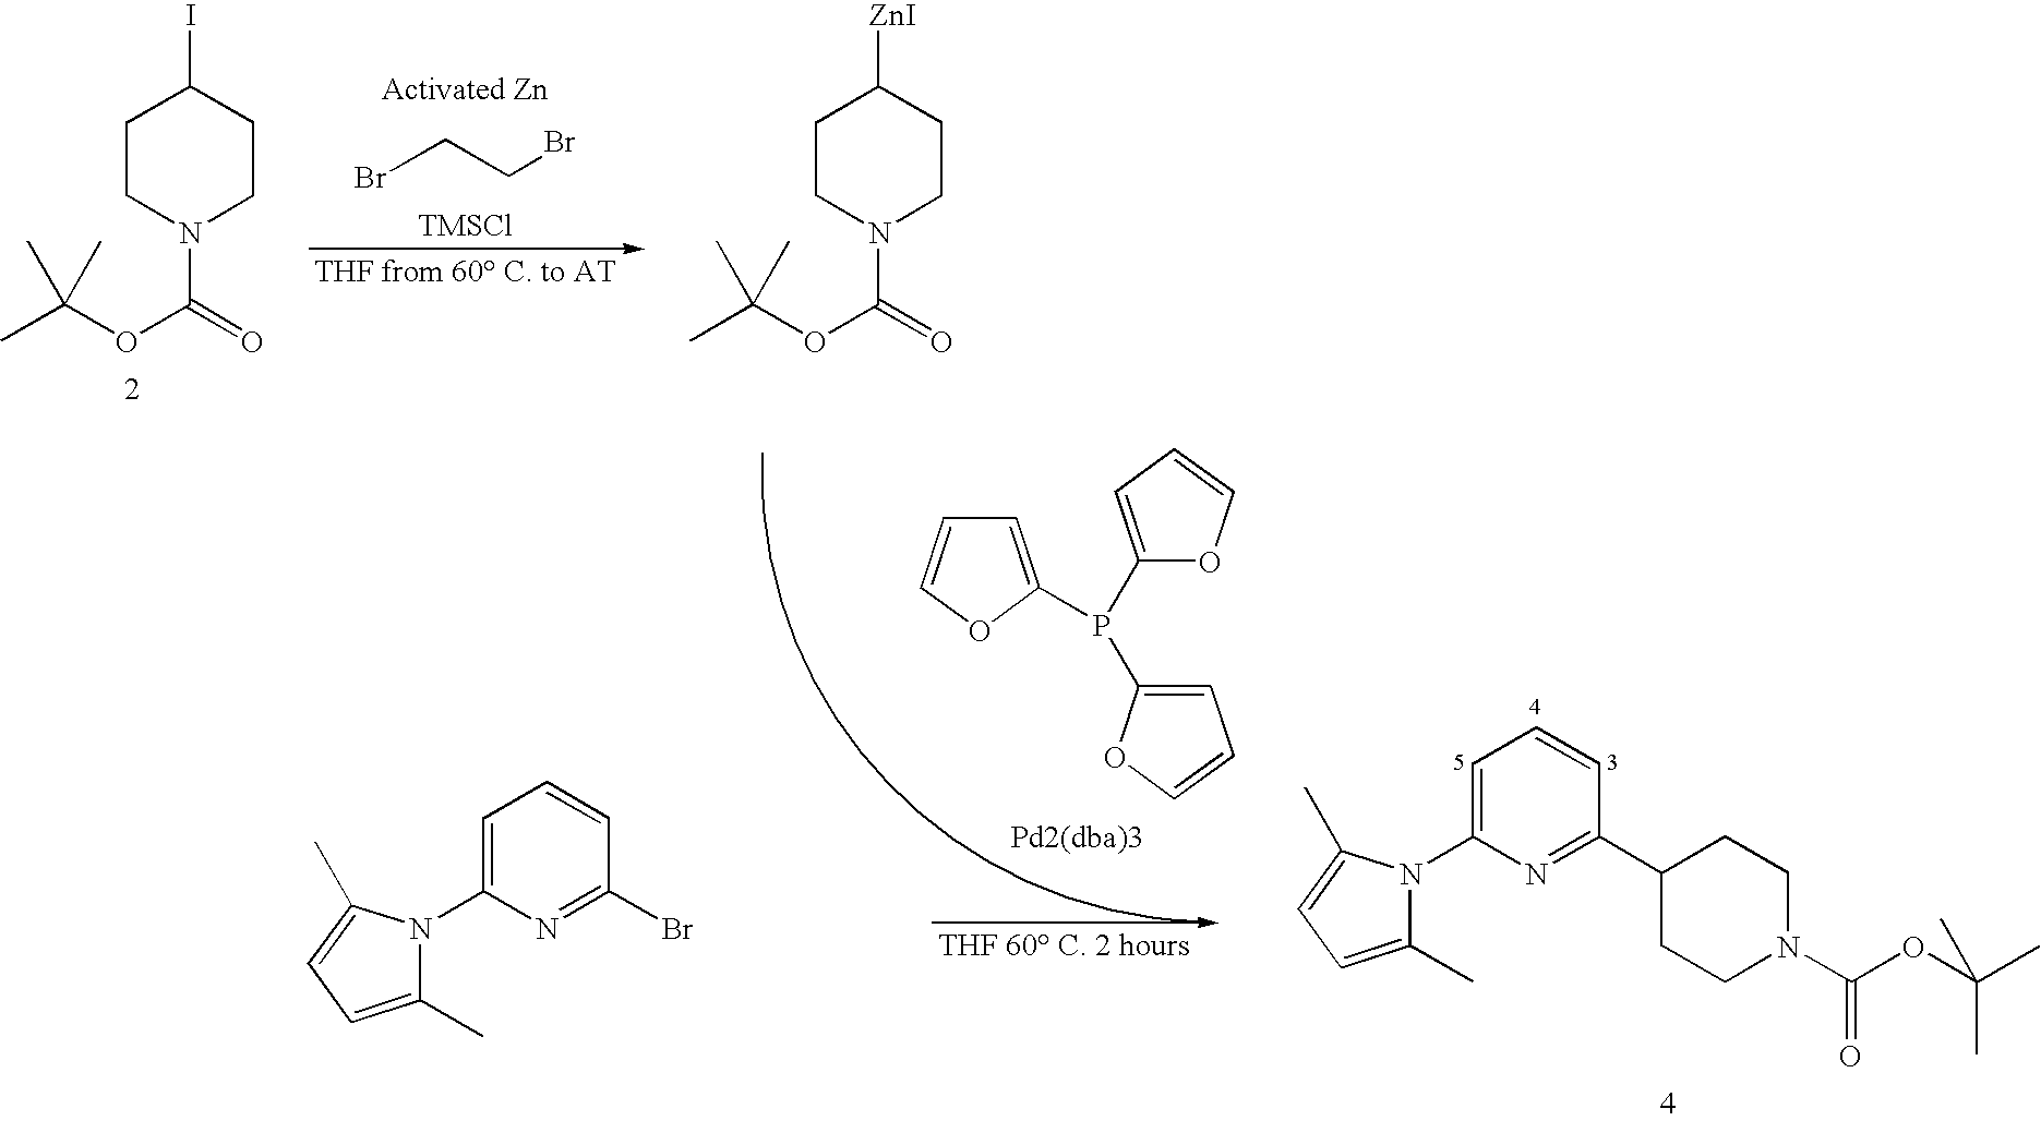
C1CN(C(OC(C)(C)C)=O)CCC1I.BrCCBr.[TMSCl].[THF from 60 C. to AT].C1CN(C(OC(C)(C)C)=O)CCC1[ZnI].[Activated Zn].C1=C(N2C(C)=CC=C2C)N=C(C2CCN(C(OC(C)(C)C)=O)CC2)C=C1.[THF 60 C. 2 hours].C1=C(P(C2=CC=CO2)C2=CC=CO2)OC=C1.C1=C(N2C(C)=CC=C2C)N=C(Br)C=C1
